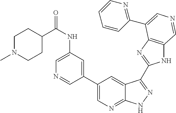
C1(C2=CN=C3C(=C2)C(C2=NC4=C(N2)C=NC=C4C2=NC=CC=C2)=NN3)=CC(NC(=O)C2CCN(C)CC2)=CN=C1
